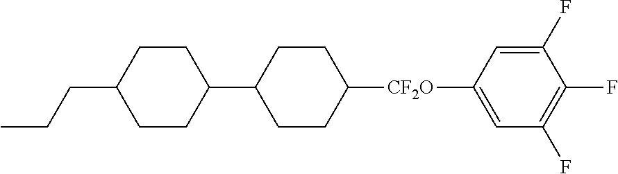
C1([CF2O]C2=CC(F)=C(F)C(F)=C2)CCC(C2CCC(CCC)CC2)CC1
